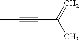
CC#CC(C)=C
